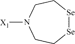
[X1]N1CC[Se][Se]CC1
